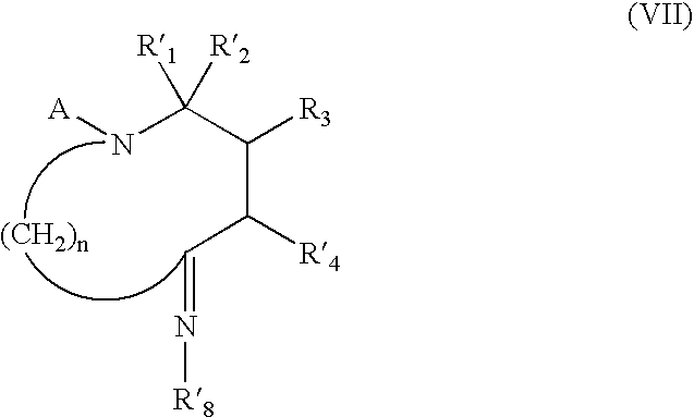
N(C(C(C(C=N[R8])[R4])[R3])([R1])[R2])[A]
